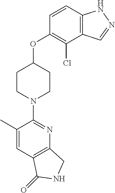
C1(C)=CC2=C(N=C1N1CCC(OC3=C(Cl)C4=C(C=C3)NN=C4)CC1)CNC2=O
